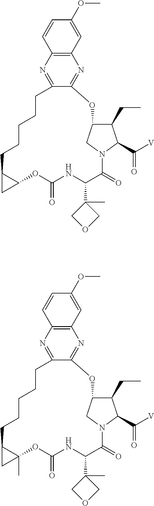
C12=C(N=C3C(=N1)OC1C(CC)C(C([V])=O)N(C(=O)C(C4(C)COC4)NC(=O)OC4C(CCCCC3)C4)C1)C=CC(OC)=C2.C12=C(N=C3C(=N1)OC1C(CC)C(C([V])=O)N(C(=O)C(C4(C)COC4)NC(=O)OC4(C)C(CCCCC3)C4)C1)C=CC(OC)=C2
